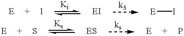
[E]I
